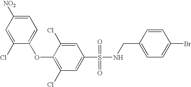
O(C1=C(Cl)C=C(S(=O)(=O)NCC2=CC=C(Br)C=C2)C=C1Cl)C1=CC=C([NO2])C=C1Cl
